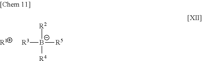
[R2][B-]([R4])([R5])[R3].[R1]
